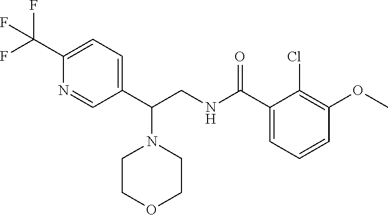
C1=C(C(F)(F)F)N=CC(C(CNC(C2=CC=CC(OC)=C2Cl)=O)N2CCOCC2)=C1
